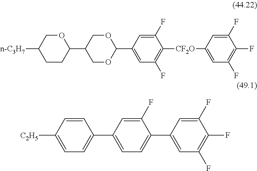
C1(C2COC(C3=CC(F)=C([CF2O]C4=CC(F)=C(F)C(F)=C4)C(F)=C3)OC2)OCC([n-C3H7])CC1.C1(F)=CC(C2=CC=C([C2H5])C=C2)=CC=C1C1=CC(F)=C(F)C(F)=C1
